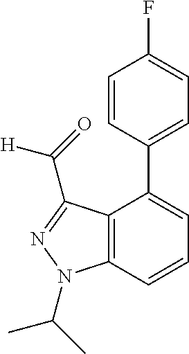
C1=CC(C2=CC=CC3=C2C(C(=O)[H])=NN3C(C)C)=CC=C1F
